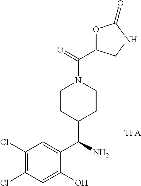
C1(Cl)=C(Cl)C=C(O)C(C(N)C2CCN(C(=O)C3OC(=O)NC3)CC2)=C1
